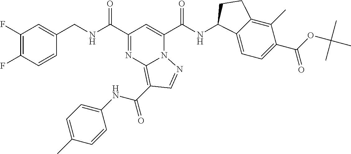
C1(F)=C(F)C=CC(CNC(C2=NC3=C(C(NC4=CC=C(C)C=C4)=O)C=NN3C(C(NC3C4=CC=C(C(OC(C)(C)C)=O)C(C)=C4CC3)=O)=C2)=O)=C1
